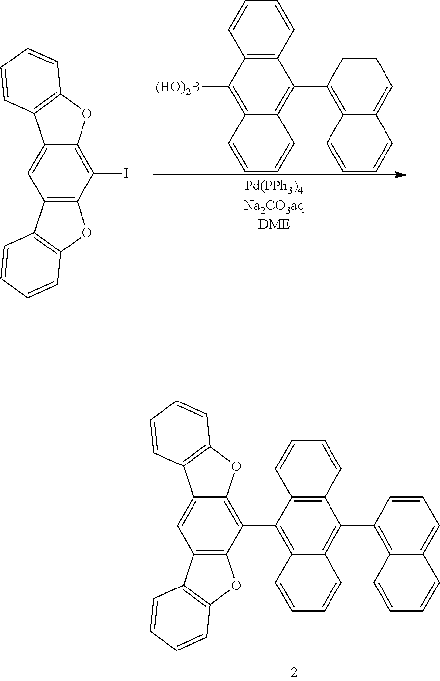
C12=C(C(C3=C4C(=C(C5=C6C(=CC=C5)C=CC=C6)C5=C3C=CC=C5)C=CC=C4)=C3C(=C1)C1=C(O3)C=CC=C1)OC1=C2C=CC=C1.C12=C(C=CC=C1)C(C1=C3C(=CC=C1)C=CC=C3)=C1C(=C2[(HO)2B])C=CC=C1.C12=C(C(I)=C3C(=C1)C1=C(O3)C=CC=C1)OC1=C2C=CC=C1
